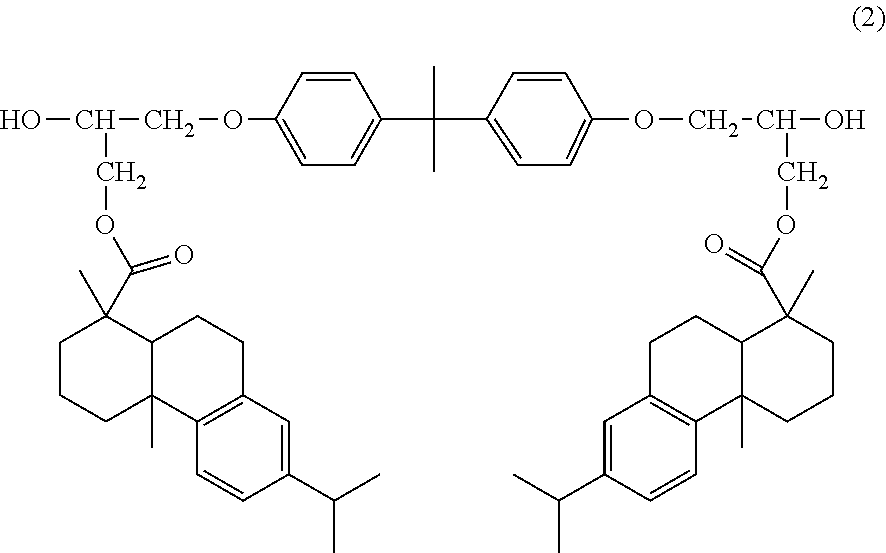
OC(COC1=CC=C(C(C)(C)C2=CC=C(OCC(O)COC(=O)C3(C)C4C(C)(CCC3)C3=C(CC4)C=C(C(C)C)C=C3)C=C2)C=C1)COC(=O)C1(C)CCCC2(C)C1CCC1=C2C=CC(C(C)C)=C1
